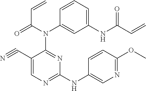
C1(C#N)=CN=C(NC2=CN=C(OC)C=C2)N=C1N(C1=CC(NC(C=C)=O)=CC=C1)C(=O)C=C
